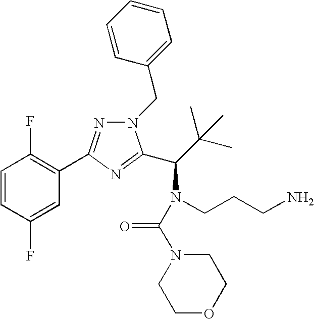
C1=CC(F)=CC(C2=NN(CC3=CC=CC=C3)C(C(N(CCCN)C(=O)N3CCOCC3)C(C)(C)C)=N2)=C1F
